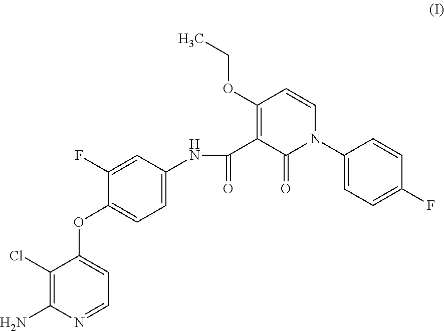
C1(Cl)=C(N)N=CC=C1OC1=CC=C(NC(C2=C(OCC)C=CN(C3=CC=C(F)C=C3)C2=O)=O)C=C1F
